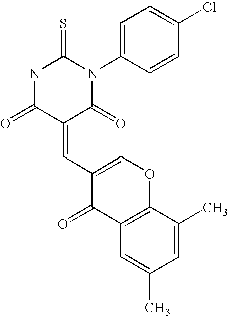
N1C(=O)C(=CC2=COC3=C(C2=O)C=C(C)C=C3C)C(=O)N(C2=CC=C(Cl)C=C2)C1=S
